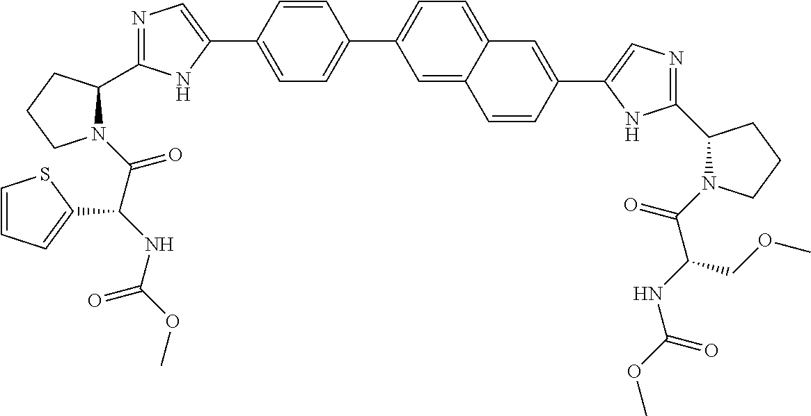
C1=C(C2=CN=C(C3N(C(C(NC(OC)=O)C4=CC=CS4)=O)CCC3)N2)C=CC(C2=CC=C3C(=C2)C=CC(C2=CN=C(C4N(C(C(NC(OC)=O)COC)=O)CCC4)N2)=C3)=C1
